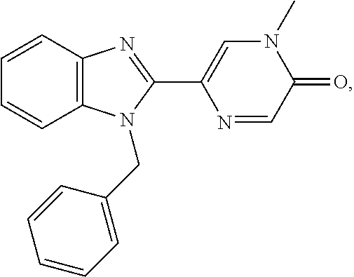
C1=CC2=C(C=C1)N=C(C1=CN(C)C(=O)C=N1)N2CC1=CC=CC=C1
